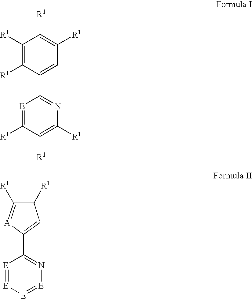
C1([R1])=C([R1])C(C2=NC([R1])=C([R1])C([R1])=[E]2)=CC([R1])=C1[R1].C1([R1])C([R1])=[A]C(C2=N[E]=[E][E]=[E]2)=C1
